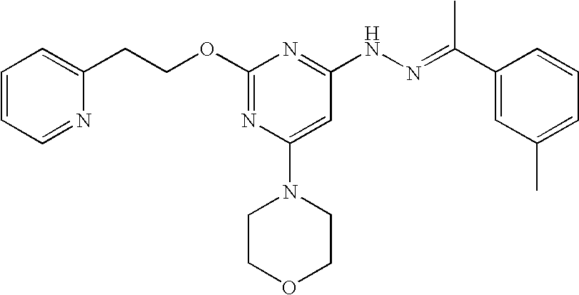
C(COC1=NC(N2CCOCC2)=CC(NN=C(C2=CC(C)=CC=C2)C)=N1)C1=CC=CC=N1
